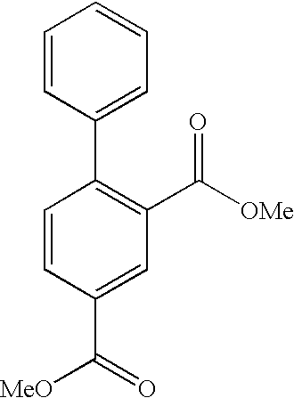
C1=CC(C2=C(C([OMe])=O)C=C(C(=O)[MeO])C=C2)=CC=C1
